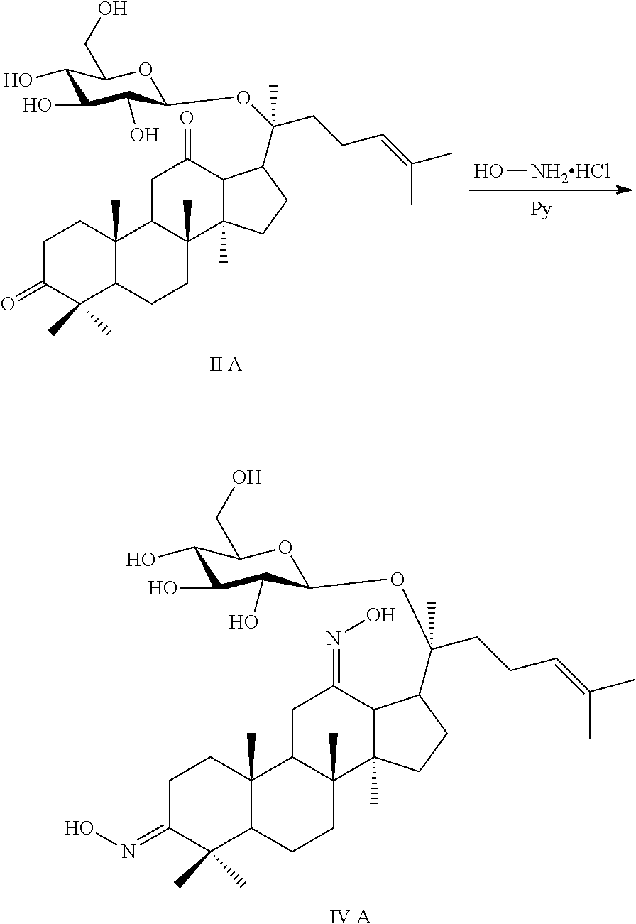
C1C(=NO)C(C)(C)C2C(C)(C1)C1C(C)(CC2)C2(C)C(C(=NO)C1)C(C(OC1C(O)C(O)C(O)C(CO)O1)(CCC=C(C)C)C)CC2.[IV A].O[NH2HCl].[II A].C1C(=O)C(C)(C)C2C(C)(C1)C1C(C)(CC2)C2(C)C(C(=O)C1)C(C(OC1C(O)C(O)C(O)C(CO)O1)(CCC=C(C)C)C)CC2
